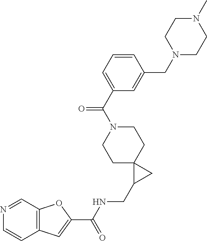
C12=C(C=NC=C1)OC(C(NCC1CC13CCN(C(C1=CC=CC(CN4CCN(C)CC4)=C1)=O)CC3)=O)=C2
